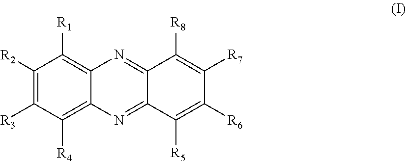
C12=NC3=C([R4])C([R3])=C([R2])C([R1])=C3N=C1C([R8])=C([R7])C([R6])=C2[R5]
